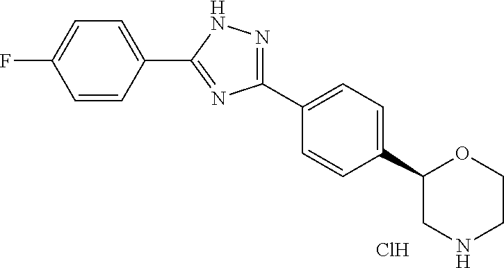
C1(C2CNCCO2)=CC=C(C2=NNC(C3=CC=C(F)C=C3)=N2)C=C1.Cl
